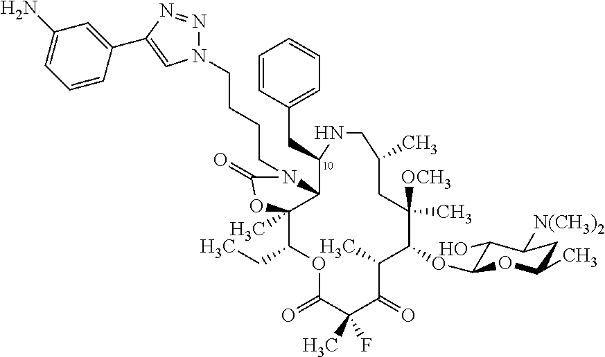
C12C(C)(C(CC)OC(=O)C(C)(F)C(=O)C(C)C(OC3C(O)C([N(CH3)2])CC(C)O3)C([OCH3])(C)CC(C)CNC1CC1=CC=CC=C1)OC(=O)N2CCCCN1N=NC(C2=CC(N)=CC=C2)=C1
